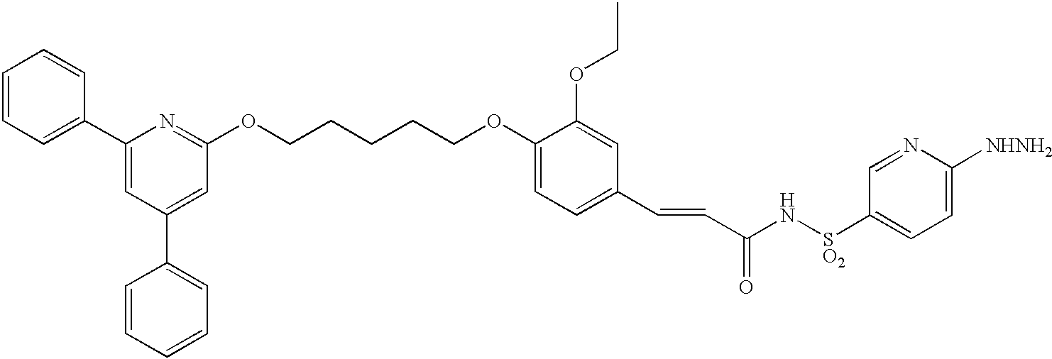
C1=CC=C(C2=CC(C3=CC=CC=C3)=CC(OCCCCCOC3=CC=C(C=CC(N[SO2]C4=CC=C([NHNH2])N=C4)=O)C=C3OCC)=N2)C=C1
